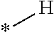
[H]*
